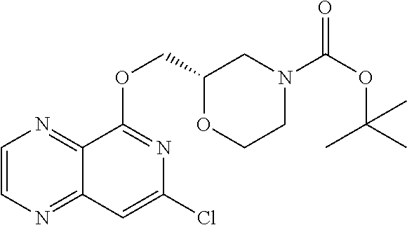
C1=CN=C2C(=N1)C(OCC1OCCN(C(OC(C)(C)C)=O)C1)=NC(Cl)=C2
